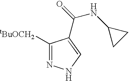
C1([tBuOCH2])=NNC=C1C(=O)NC1CC1
